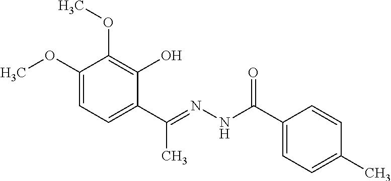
C1(OC)=CC=C(C(C)=NNC(=O)C2=CC=C(C)C=C2)C(O)=C1OC
